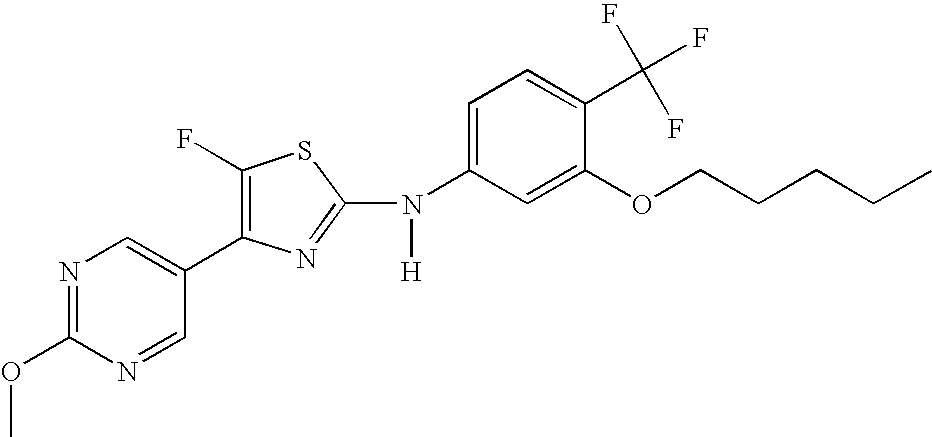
N1=C(OC)N=CC(C2=C(F)SC(N(C3=CC=C(C(F)(F)F)C(OCCCCC)=C3)[H])=N2)=C1
